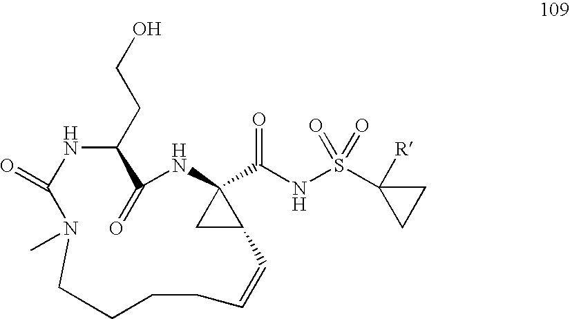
C(CC1NC(=O)N(C)CCCCC=CC2C(C(NS(C3([R])CC3)(=O)=O)=O)(NC1=O)C2)O
